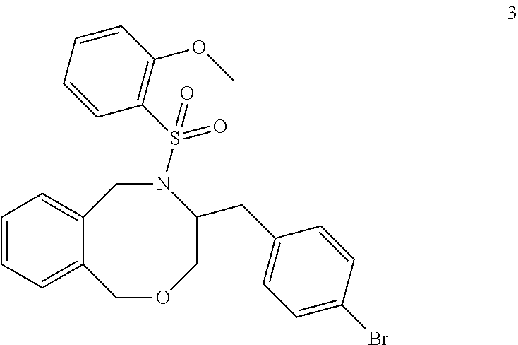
C1=CC=C2C(=C1)CN(S(C1=C(OC)C=CC=C1)(=O)=O)C(CC1=CC=C(Br)C=C1)COC2
